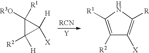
C1([R3O])([R1])C([R2])([H])C1([H])[X].[Y].C1([R2])=C([R1])NC([R])=C1[X]
